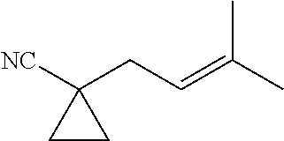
[NC]C1(CC=C(C)C)CC1
